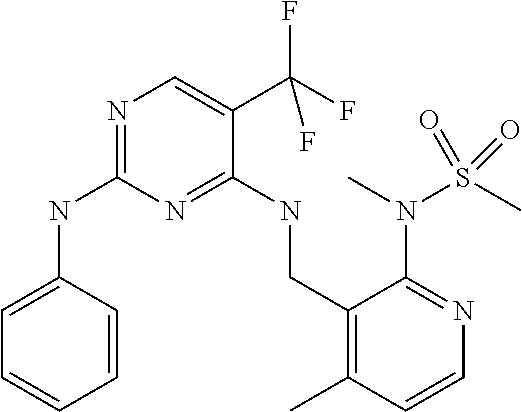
C1=C(NC2=NC=C(C(F)(F)F)C(NCC3=C(C)C=CN=C3N(S(C)(=O)=O)C)=N2)C=CC=C1
